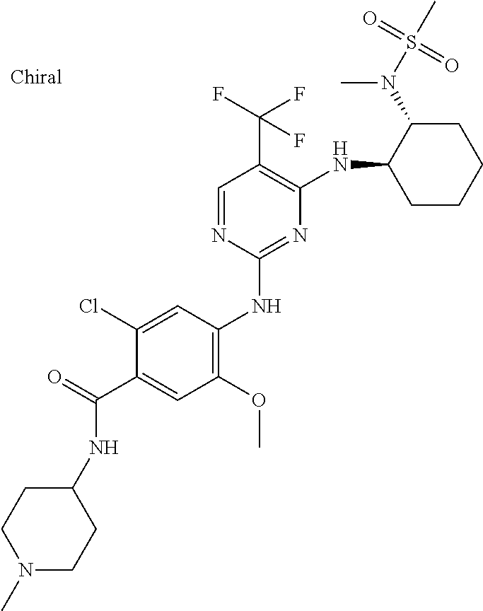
C1(NC2=C(OC)C=C(C(=O)NC3CCN(C)CC3)C(Cl)=C2)=NC(NC2CCCCC2N(S(C)(=O)=O)C)=C(C(F)(F)F)C=N1
